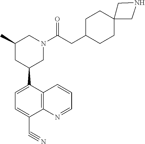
C1(C2CN(C(CC3CCC4(CC3)CNC4)=O)CC(C)C2)=CC=C(C#N)C2=C1C=CC=N2
